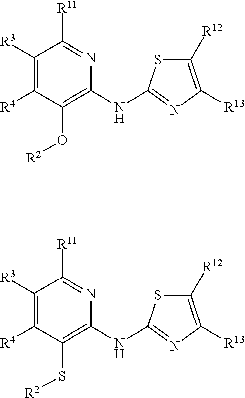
C1([R3])=C([R4])C(O[R2])=C(NC2=NC([R13])=C([R12])S2)N=C1[R11].C1([R3])=C([R4])C(S[R2])=C(NC2=NC([R13])=C([R12])S2)N=C1[R11]
